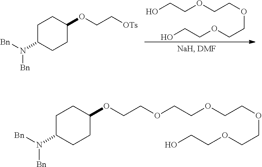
C1C(N([Bn])[Bn])CCC(OCC[OTs])C1.C(COCCOCCO)OCCO.C1C(N([Bn])[Bn])CCC(OCCOCCOCCOCCOCCO)C1
